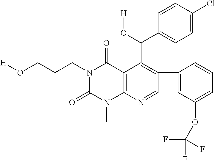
C1=CC(Cl)=CC=C1C(C1=C(C2=CC(OC(F)(F)F)=CC=C2)C=NC2=C1C(=O)N(CCCO[H])C(=O)N2C)O[H]
